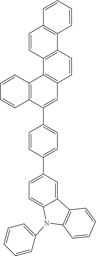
C12=C(C(C3=CC=C(C4=CC=C5C(=C4)C4=C(N5C5=CC=CC=C5)C=CC=C4)C=C3)=CC3=C1C1=C(C=C3)C3=C(C=C1)C=CC=C3)C=CC=C2
